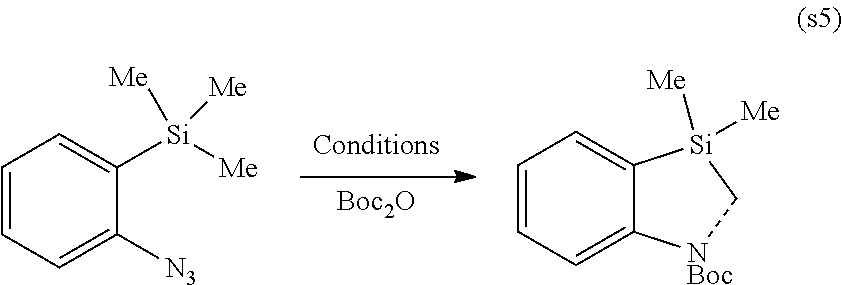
[Boc2O].C1=C2C(=CC=C1)[Si]([Me])([Me])C[NBoc]2.C1=C([N3])C([Si]([Me])([Me])[Me])=CC=C1
